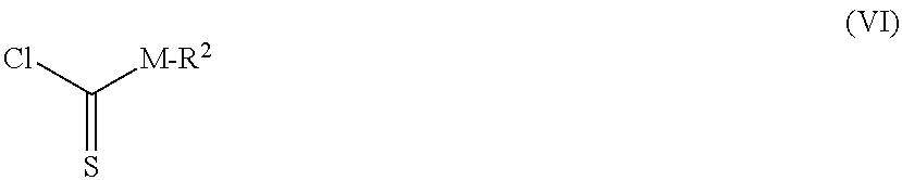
C(=S)(Cl)[M-R2]
